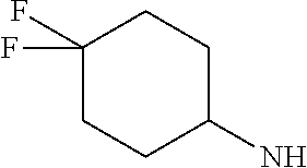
C1(F)(F)CCC(N)CC1
